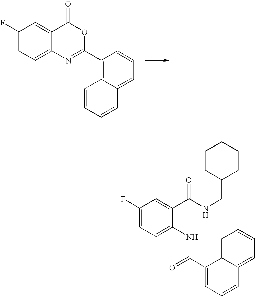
C1=CC=CC2=CC=CC(C3=NC4=CC=C(F)C=C4C(=O)O3)=C12.C1(F)=CC=C(NC(=O)C2=CC=CC3=CC=CC=C23)C(C(=O)NCC2CCCCC2)=C1
